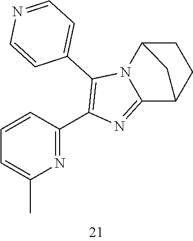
C1=CC(C2=C(C3=CC=NC=C3)N3C(=N2)C2CCC3C2)=NC(C)=C1
